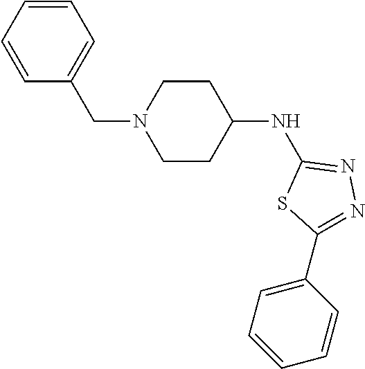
C1=CC=CC(CN2CCC(NC3=NN=C(C4=CC=CC=C4)S3)CC2)=C1
